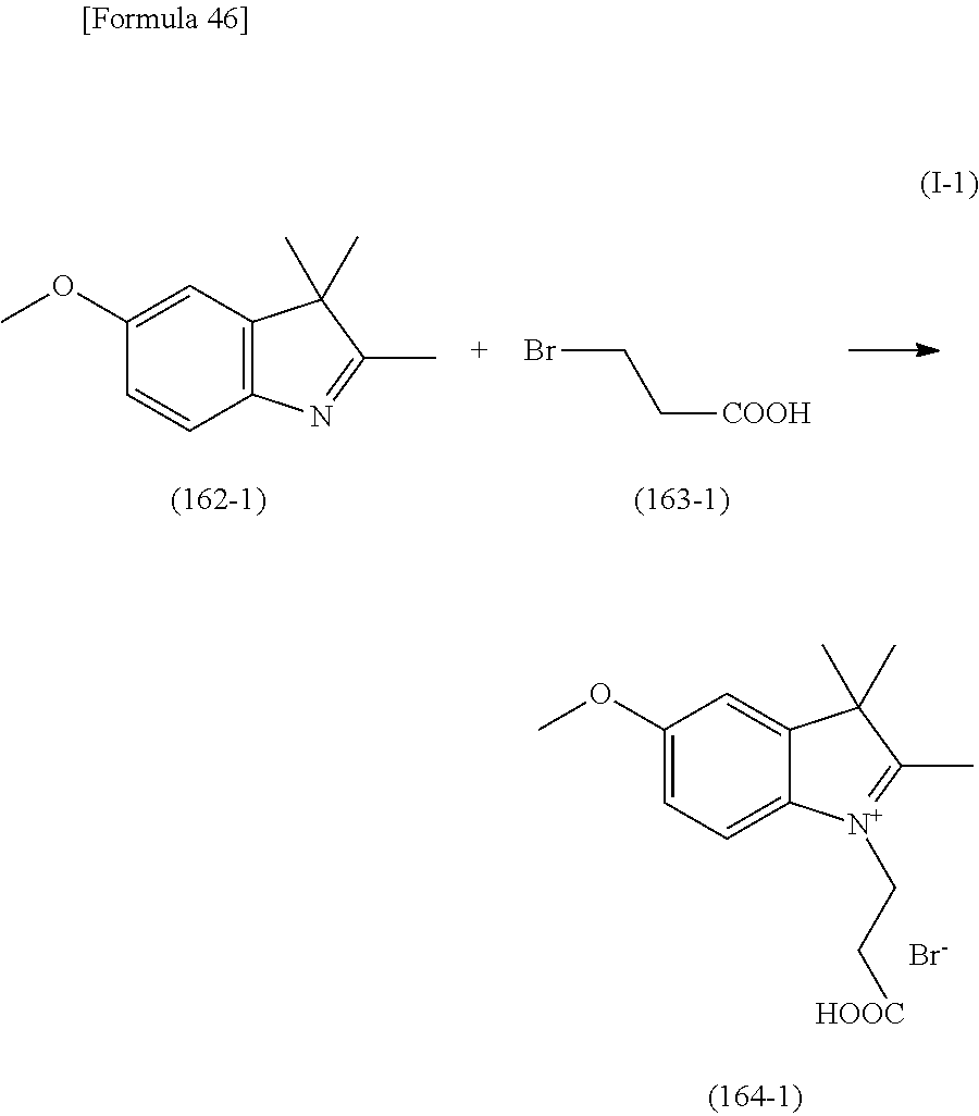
BrCC[COOH].C12=C(C=C(OC)C=C1)C(C)(C)C(C)=N2.C12=CC=C(OC)C=C1C(C)(C)C(C)=[N+]2CC[HOOC].[Br-]
